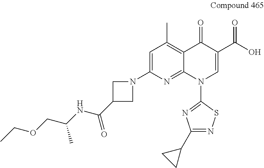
C1=C(N2CC(C(NC(COCC)C)=O)C2)N=C2C(=C1C)C(=O)C(C(O)=O)=CN2C1=NC(C2CC2)=NS1
